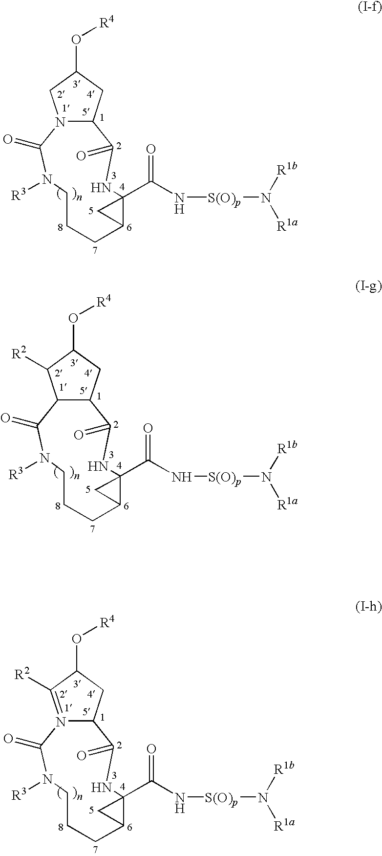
N12C(CC(O[R4])C1)C(=O)NC1(C(=O)N[S(O)p]N([R1b])[R1a])C(CCCN([R3])C2=O)C1.C12C(CC(O[R4])C1[R2])C(=O)NC1(C(=O)N[S(O)p]N([R1b])[R1a])C(CCCN([R3])C2=O)C1.N12=C([R2])C(O[R4])CC1C(=O)NC1(C(=O)N[S(O)p]N([R1b])[R1a])C(CCCN([R3])C2=O)C1
